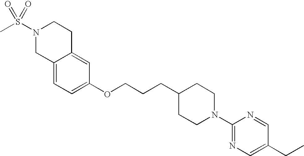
C12=CC=C(OCCCC3CCN(C4=NC=C(CC)C=N4)CC3)C=C1CCN(S(C)(=O)=O)C2
